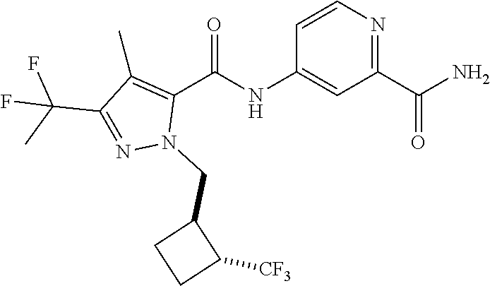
C1=CN=C(C(N)=O)C=C1NC(C1=C(C)C(C(C)(F)F)=NN1CC1CCC1[CF3])=O
